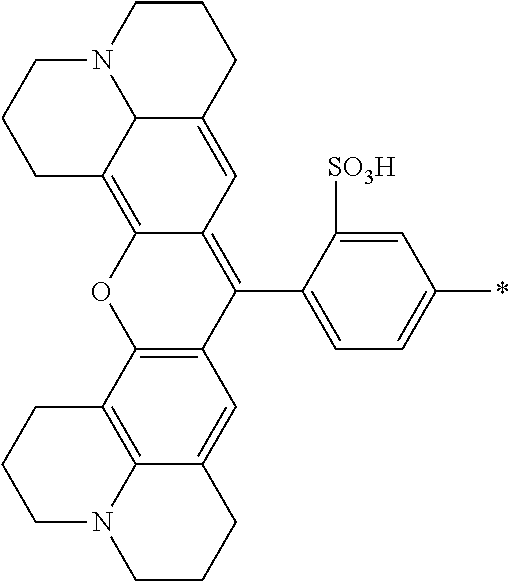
C12=C3C4=C(C=C1CCCN2CCC3)C(C1=CC=C(*)C=C1[SO3H])=C1C(=C2C3C(=C1)CCCN3CCC2)O4
